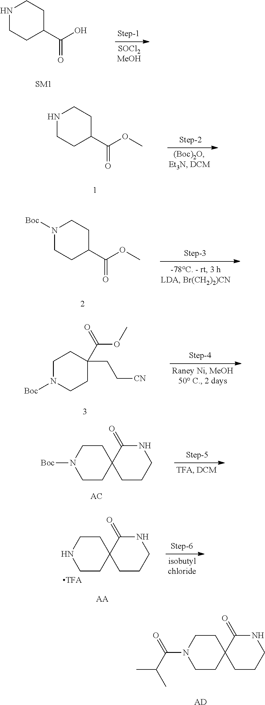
N1CCC(C(O)=O)CC1.N1([Boc])CCC(C(OC)=O)CC1.N1([Boc])CCC(CC[CN])(C(OC)=O)CC1.C1CC2(CCN1[Boc])CCCNC2=O.C1CC2(CCN1)CCCNC2=O.[AA].C1CC2(CCN1C(C(C)C)=O)CCCNC2=O.[AD].N1CCC(C(OC)=O)CC1
